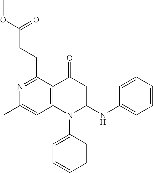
N1=C(CCC(OC)=O)C2=C(C=C1C)N(C1=CC=CC=C1)C(NC1=CC=CC=C1)=CC2=O
